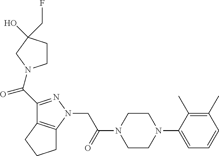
C(=O)(C1=NN(CC(N2CCN(C3=CC=CC(C)=C3C)CC2)=O)C2=C1CCC2)N1CCC(O)(CF)C1
